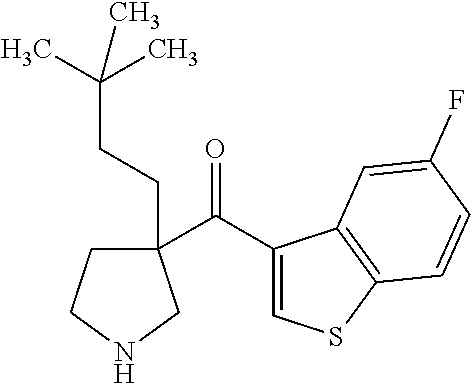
C1(C(=O)C2(CCC(C)(C)C)CCNC2)=CSC2=C1C=C(F)C=C2
